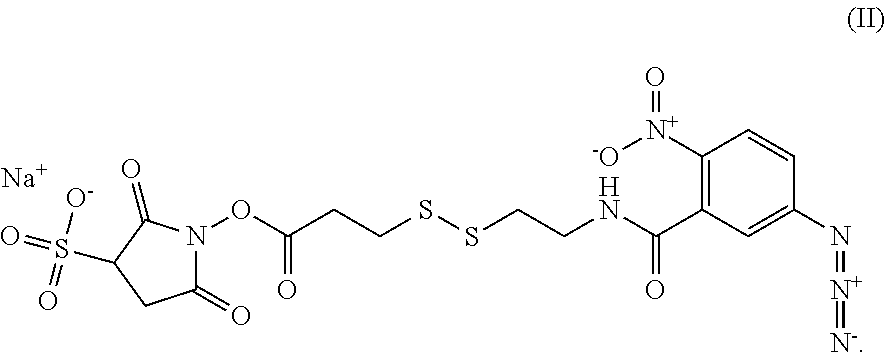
C1([N+]([-O])=O)=C(C(NCCSSCCC(ON2C(=O)CC(S(=O)([O-])=O)C2=O)=O)=O)C=C(N=[N+]=[N-])C=C1.[Na]
